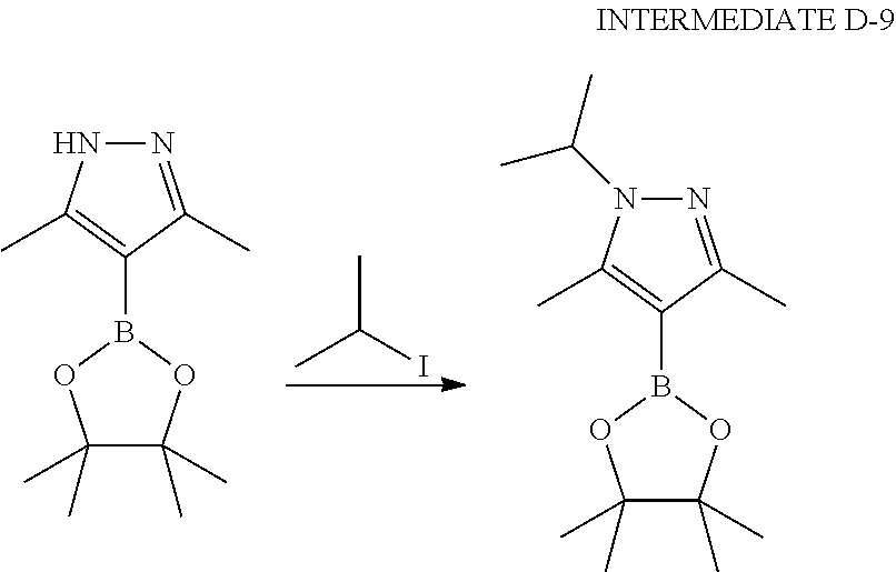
CC(I)C.C1(C)(C)C(C)(C)OB(C2=C(C)NN=C2C)O1.C1(C)(C)C(C)(C)OB(C2=C(C)N(C(C)C)N=C2C)O1
